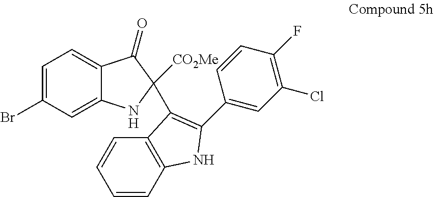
C1=C(Br)C=C2C(=C1)C(=O)C([CO2Me])(C1=C(C3=CC(Cl)=C(F)C=C3)NC3=C1C=CC=C3)N2
